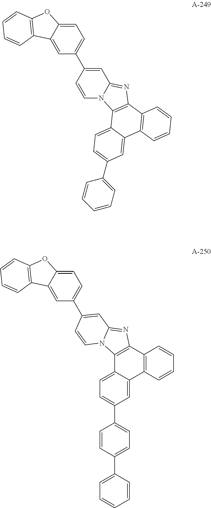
C12=CC(C3=CC4=NC5=C(N4C=C3)C3=CC=C(C4=CC=CC=C4)C=C3C3=C5C=CC=C3)=CC=C1OC1=C2C=CC=C1.C1=C(C2=CC=C(C3=CC=C4C(=C3)C3=C(C5=C4N4C(=N5)C=C(C5=CC=C6C(=C5)C5=C(O6)C=CC=C5)C=C4)C=CC=C3)C=C2)C=CC=C1
